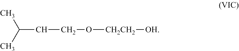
C(CCO[CH2CH2][OH])(C)C
